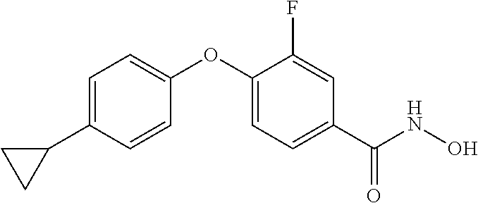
C1=C(C2CC2)C=CC(OC2=CC=C(C(NO)=O)C=C2F)=C1
